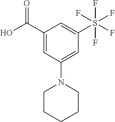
OC(C1=CC(N2CCCCC2)=CC(S(F)(F)(F)(F)F)=C1)=O
